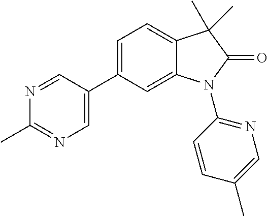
C1(C2=CN=C(C)N=C2)=CC=C2C(=C1)N(C1=NC=C(C)C=C1)C(=O)C2(C)C
